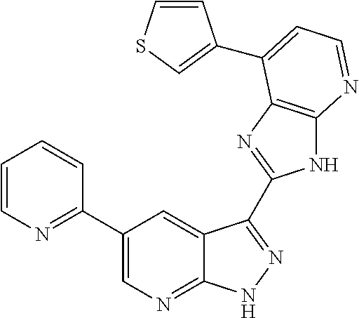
C1(C2=NC=CC=C2)=CN=C2C(=C1)C(C1=NC3=C(N1)N=CC=C3C1=CSC=C1)=NN2
